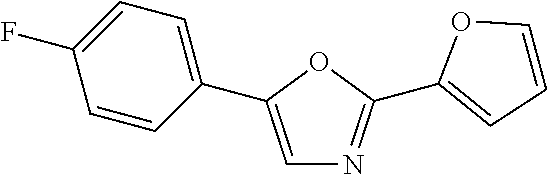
C1=C(C2=CC=C(F)C=C2)OC(C2=CC=CO2)=N1
